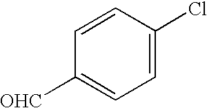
C1=C(Cl)C=CC([OHC])=C1
